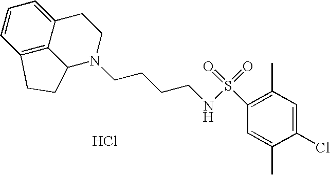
C1=CC2=C3C(=C1)CCN(CCCCNS(=O)(=O)C1=C(C)C=C(Cl)C(C)=C1)C3CC2.Cl
